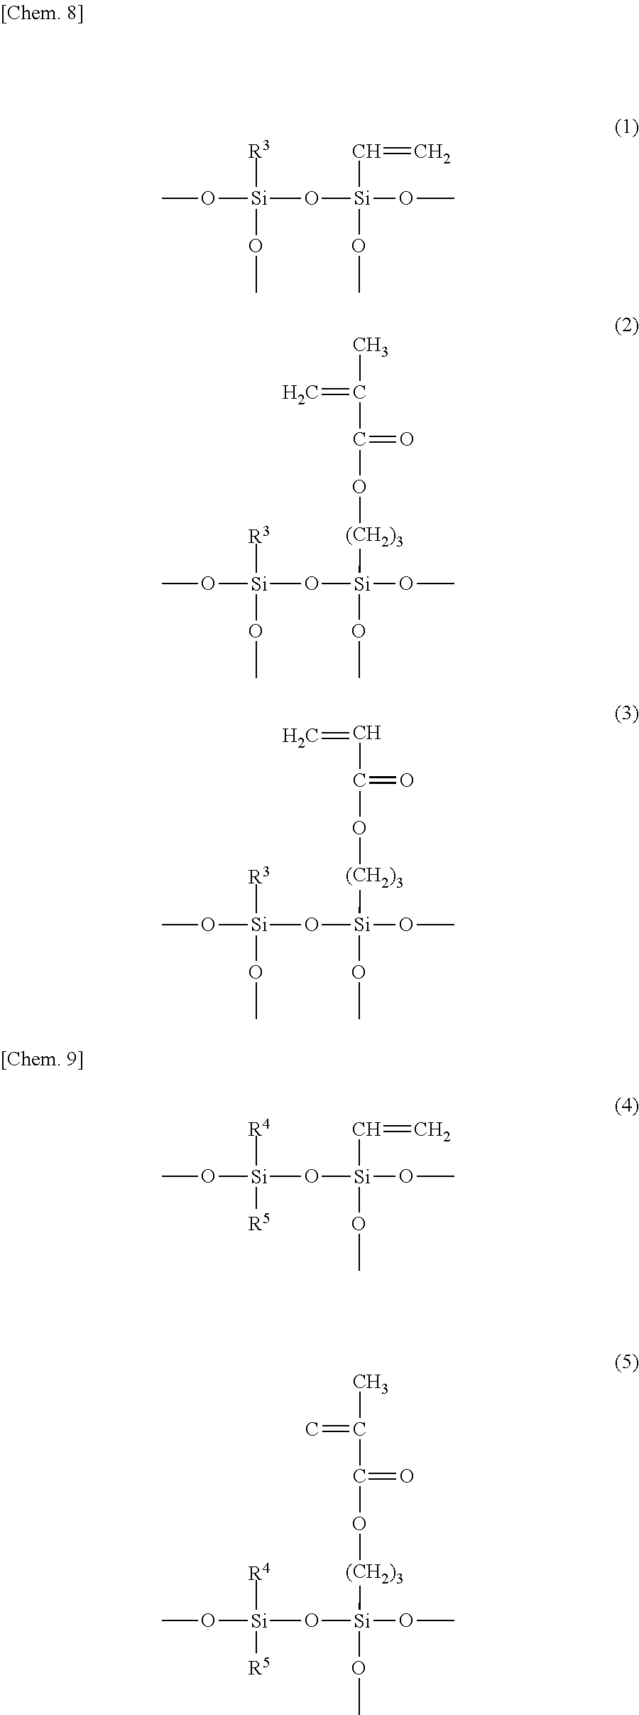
CO[Si]([R3])(O[Si](C=C)(OC)OC)OC.CO[Si]([R3])(O[Si]([(CH2)3]OC(C(=C)C)=O)(OC)OC)OC.CO[Si]([R3])(O[Si]([(CH2)3]OC(C=C)=O)(OC)OC)OC.CO[Si]([R4])(O[Si](OC)(OC)C=C)[R5].CO[Si]([R4])(O[Si]([(CH2)3]OC(C(=C)C)=O)(OC)OC)[R5]
